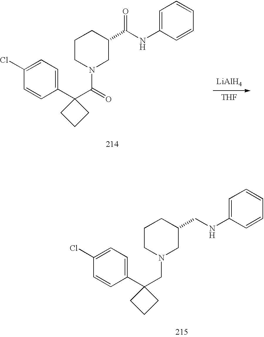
C1CN(C(=O)C2(C3=CC=C(Cl)C=C3)CCC2)CC(C(NC2=CC=CC=C2)=O)C1.[LiAlH4].[THF].C1CN(CC2(C3=CC=C(Cl)C=C3)CCC2)CC(CNC2=CC=CC=C2)C1
